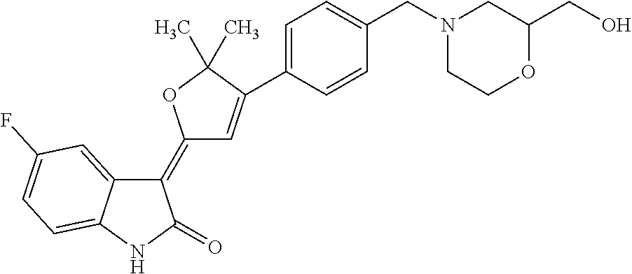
C1(=C2C=C(C3=CC=C(CN4CCOC(CO)C4)C=C3)C(C)(C)O2)C2=CC(F)=CC=C2NC1=O
